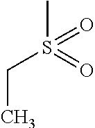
CS(=O)(=O)CC
